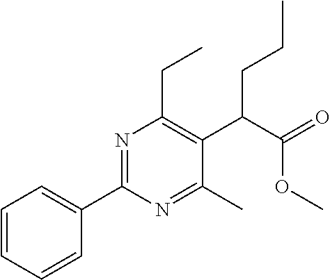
C1(C2=NC(CC)=C(C(C(=O)OC)CCC)C(C)=N2)=CC=CC=C1
